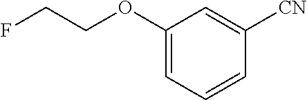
C1(OCCF)=CC=CC([CN])=C1
